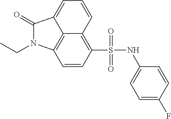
C12=C(S(=O)(=O)NC3=CC=C(F)C=C3)C=CC3=C1C(=CC=C2)C(=O)N3CC
